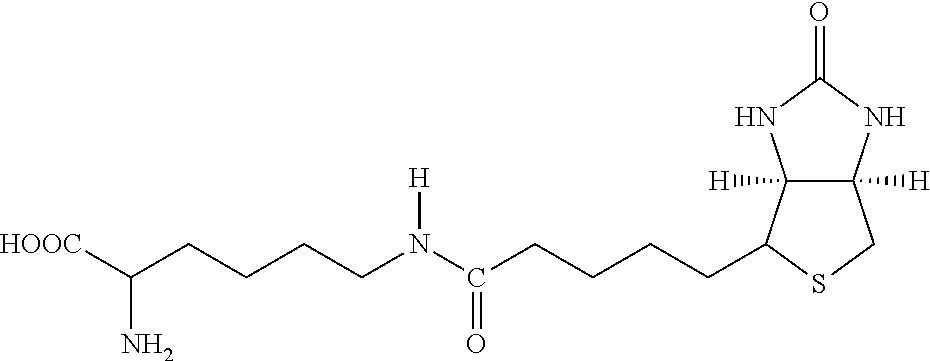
C12([H])C([H])(C(CCCCC(=O)N(CCCCC([HOOC])N)[H])SC1)NC(=O)N2
